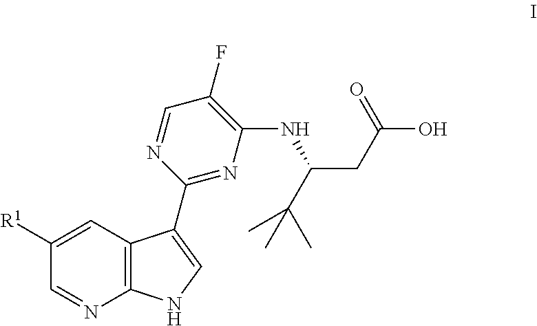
OC(=O)CC(C(C)(C)C)NC1=C(F)C=NC(C2=CNC3=C2C=C([R1])C=N3)=N1
